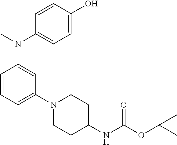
C1=CC=C(N2CCC(NC(OC(C)(C)C)=O)CC2)C=C1N(C)C1=CC=C(O)C=C1
